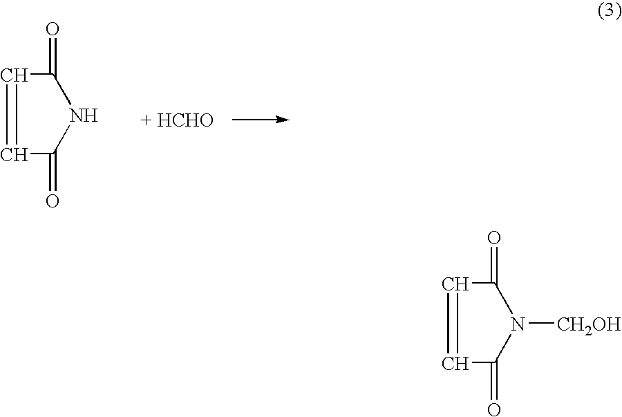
C1=CC(=O)NC1=O.C1=CC(=O)N([CH2OH])C1=O
